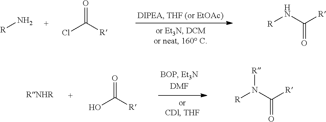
[R]N.ClC([R])=O.[R]NC([R])=O.OC([R])=O.[R]N(C([R])=O)[R]
